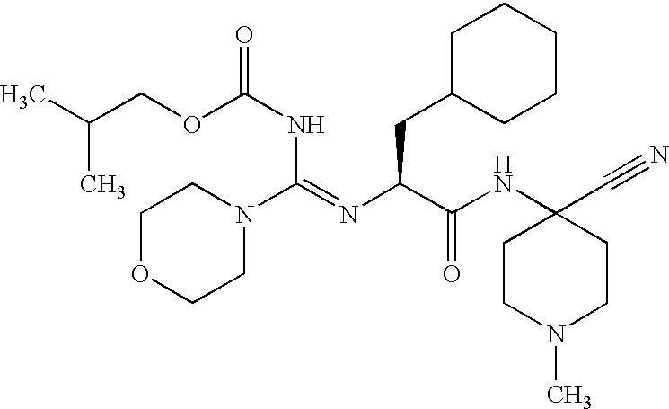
CC(COC(NC(=NC(C(NC1(C#N)CCN(C)CC1)=O)CC1CCCCC1)N1CCOCC1)=O)C
